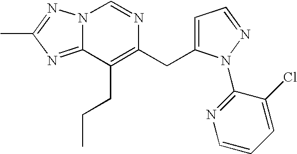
N12C(=NC(C)=N1)C(CCC)=C(CC1=CC=NN1C1=NC=CC=C1Cl)N=C2
